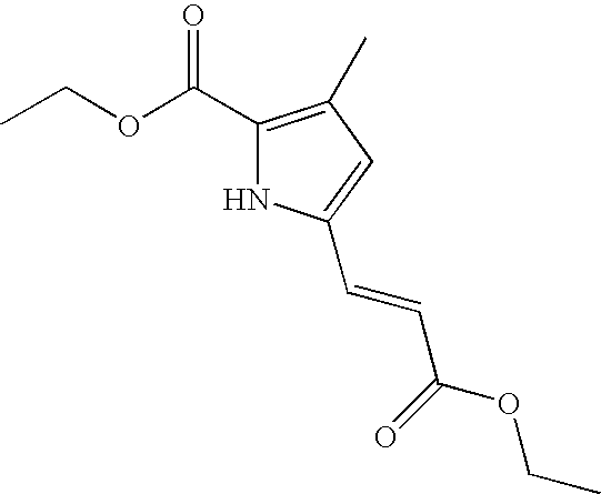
N1C(C(OCC)=O)=C(C)C=C1C=CC(OCC)=O
